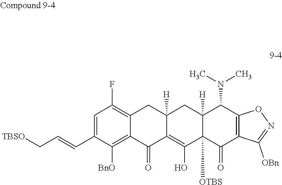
C12=C(F)C=C(C=CC[TBSO])C([BnO])=C1C(=O)C1=C(O)C3([OTBS])C([H])(CC1([H])C2)C(N(C)C)C1=C(C3=O)C([OBn])=NO1
